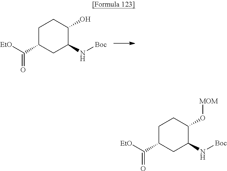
C1C(C([EtO])=O)CC(N[Boc])C(O)C1.C1C(C([EtO])=O)CC(N[Boc])C(O[MOM])C1
